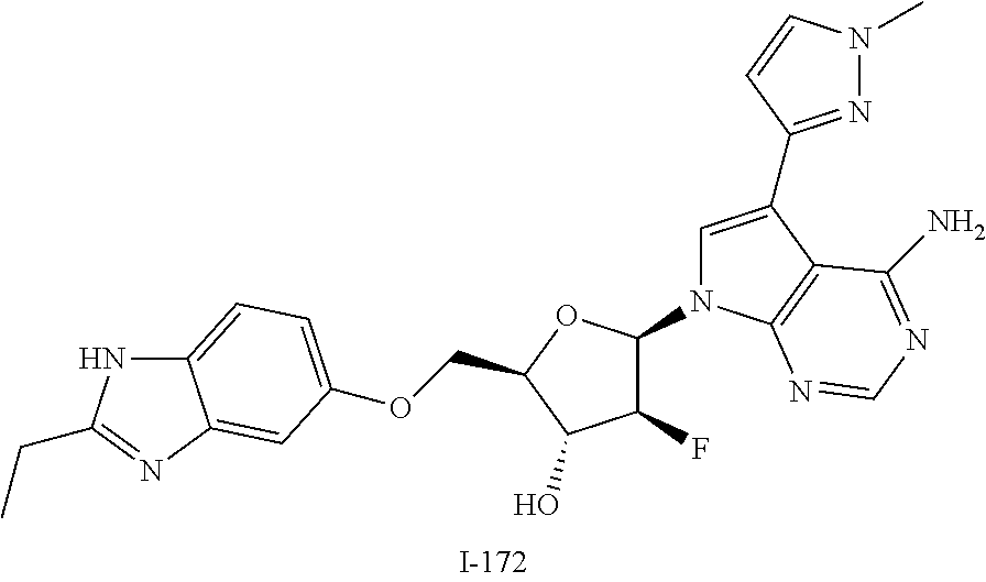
N1(C2C(F)C(O)C(COC3=CC=C4NC(CC)=NC4=C3)O2)C=C(C2=NN(C)C=C2)C2=C1N=CN=C2N
